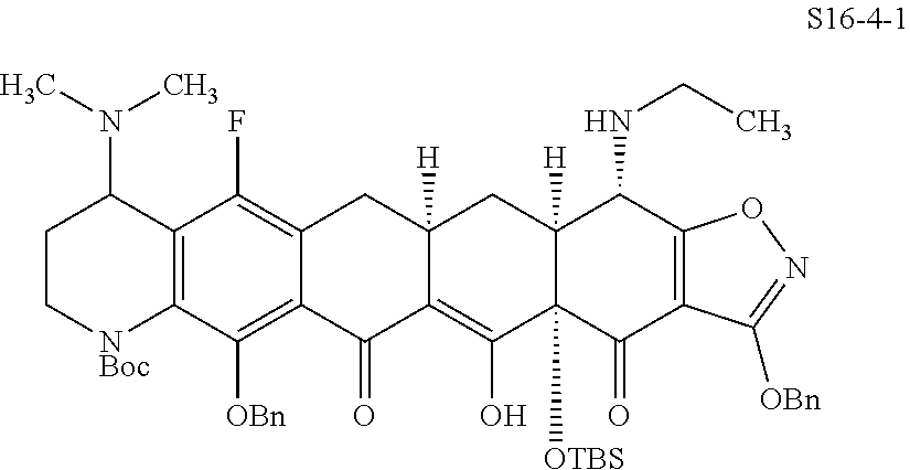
C12=C(C([OBn])=C3C(=C1F)CC1([H])C(=C(O)C4([OTBS])C([H])(C1)C(NCC)C1=C(C4=O)C([OBn])=NO1)C3=O)[NBoc]CCC2N(C)C
